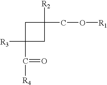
C1C(C([R4])=O)([R3])CC1([R2])CO[R1]
